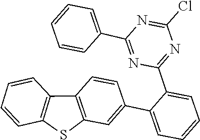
C1=CC(C2=CC=CC=C2C2=NC(Cl)=NC(C3=CC=CC=C3)=N2)=CC2=C1C1=C(C=CC=C1)S2
